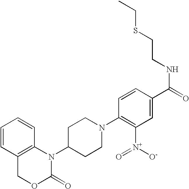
C1=CC2=C(C=C1)N(C1CCN(C3=C([N+](=O)[O-])C=C(C(NCCSCC)=O)C=C3)CC1)C(=O)OC2
